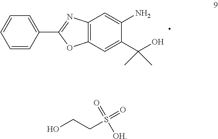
C1=CC(C2=NC3=C(O2)C=C(C(O)(C)C)C(N)=C3)=CC=C1.OCCS(=O)(=O)[OH]
